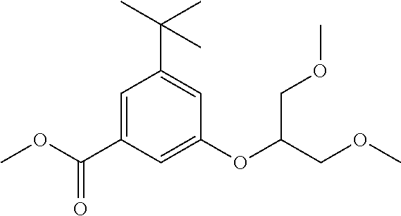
C1=C(C(=O)OC)C=C(OC(COC)COC)C=C1C(C)(C)C
